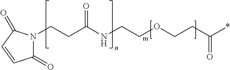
C1(=O)N(CCC(NCCOCCC(*)=O)=O)C(=O)C=C1
